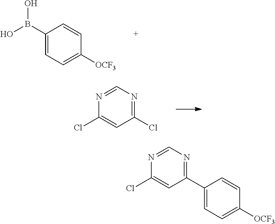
C1(B(O)O)=CC=C([OCF3])C=C1.N1=CN=C(Cl)C=C1Cl.C1=C(C2=NC=NC(Cl)=C2)C=CC([OCF3])=C1
